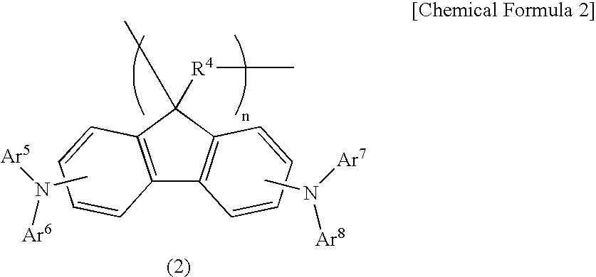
C12=C(C([R4]CC)(C)C3=C1C=CC=C3)C=CC=C2.CN([Ar5])[Ar6].CN([Ar7])[Ar8]
